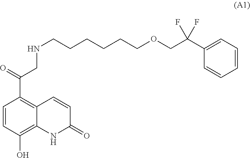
C1=CC(O)=C2C(=C1C(CNCCCCCCOCC(C1=CC=CC=C1)(F)F)=O)C=CC(=O)N2
